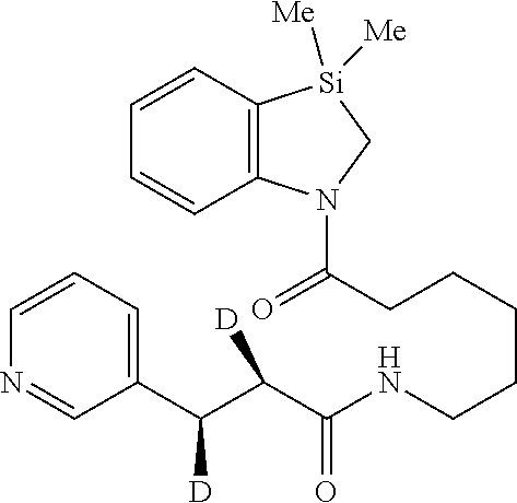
C(CCCCCNC(C(C(C1=CC=CN=C1)[D])[D])=O)(N1C2=C([Si]([Me])([Me])C1)C=CC=C2)=O
